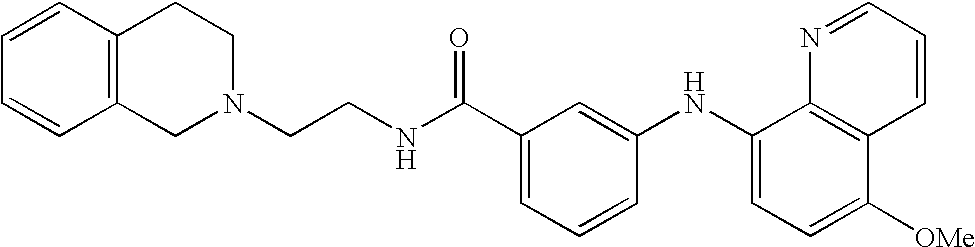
C1=CC2=C(C=C1)CN(CCNC(C1=CC=CC(NC3=CC=C([OMe])C4=C3N=CC=C4)=C1)=O)CC2
